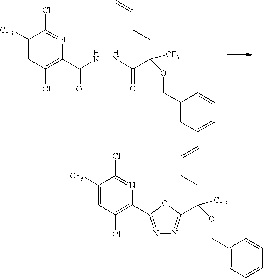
C1(COC([CF3])(CCC=C)C2=NN=C(C3=C(Cl)C=C([CF3])C(Cl)=N3)O2)=CC=CC=C1.C1(COC(C(NNC(C2=C(Cl)C=C([CF3])C(Cl)=N2)=O)=O)([CF3])CCC=C)=CC=CC=C1
